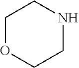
C1OCCNC1
